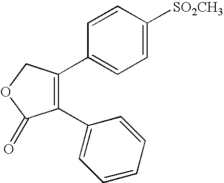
C1=C([SO2CH3])C=CC(C2=C(C3=CC=CC=C3)C(=O)OC2)=C1
